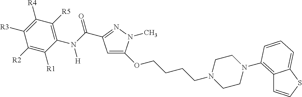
C(CCCN1CCN(C2=C3C=CSC3=CC=C2)CC1)OC1=CC(C(N(C2=C([R5])C([R4])=C([R3])C([R2])=C2[R1])[H])=O)=NN1C
